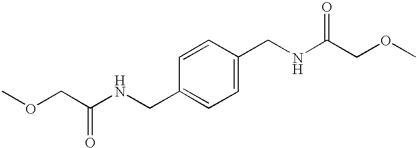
COCC(NCC1=CC=C(CNC(COC)=O)C=C1)=O
